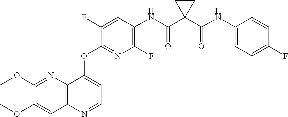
C1(OC)=CC2=C(N=C1OC)C(OC1=NC(F)=C(NC(C3(C(NC4=CC=C(F)C=C4)=O)CC3)=O)C=C1F)=CC=N2
